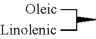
C(C)(CC)CC
